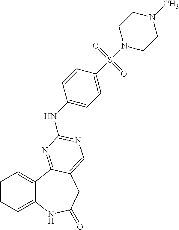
C1=CC=C2C(=C1)C1=NC(NC3=CC=C(S(=O)(=O)N4CCN(C)CC4)C=C3)=NC=C1CC(=O)N2
